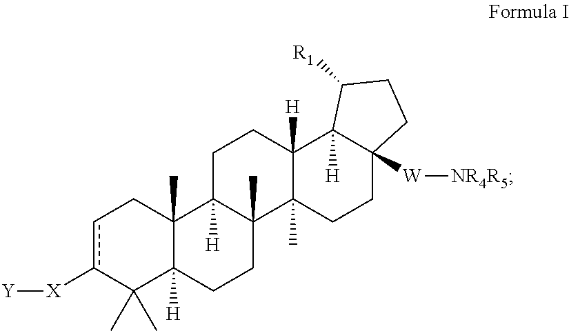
c1c([X][Y])C(C)(C)C2([H])C(C)(C1)C1([H])C(C)(CC2)C2(C)C([H])(CC1)C1([H])C([W][NR4R5])(CC2)CCC1[R1]
